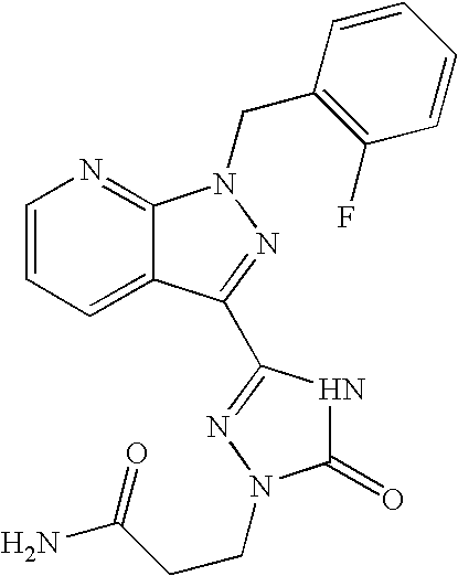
C1=CC=C2C(=N1)N(CC1=C(F)C=CC=C1)N=C2C1=NN(CCC(N)=O)C(=O)N1
